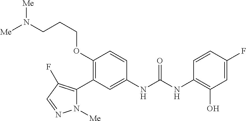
C1(OCCCN([Me])[Me])=C(C2=C(F)C=NN2[Me])C=C(NC(NC2=C(O)C=C(F)C=C2)=O)C=C1
